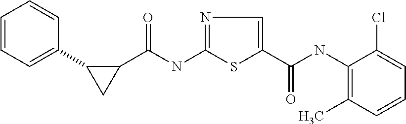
C(NC1=NC=C(C(=O)NC2=C(C)C=CC=C2Cl)S1)(=O)C1C(C2=CC=CC=C2)C1
